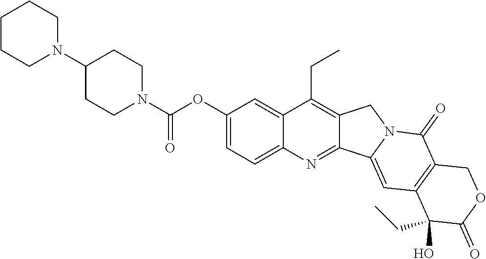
C1CCN(C2CCN(C(=O)OC3=CC=C4C(=C3)C(CC)=C3C(=N4)C4=CC5=C(C(=O)N4C3)COC(=O)C5(O)CC)CC2)CC1
